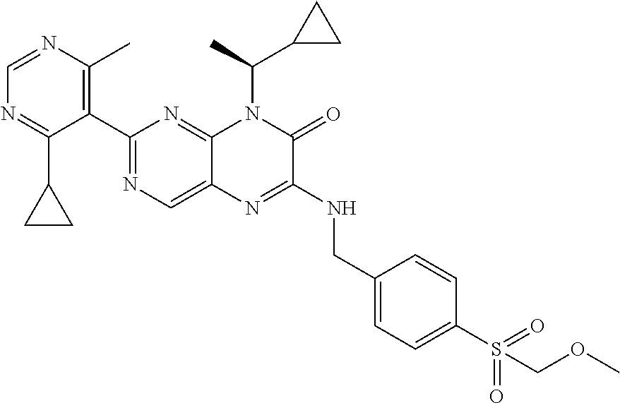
C1=NC(C)=C(C2=NC=C3C(=N2)N(C(C2CC2)C)C(=O)C(NCC2=CC=C(S(=O)(=O)COC)C=C2)=N3)C(C2CC2)=N1
